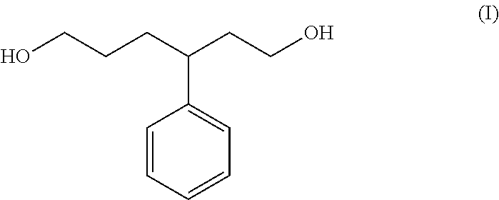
C1=CC=CC=C1C(CCO)CCCO
